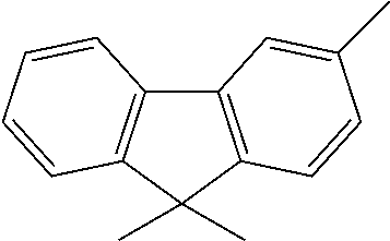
C12=C(C(C)(C)C3=C1C=CC=C3)C=CC(C)=C2
